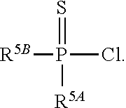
[R5B]P(Cl)(=S)[R5A]
